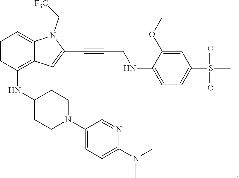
N(C1=C2C(=CC=C1)N(C[F3C])C(C#CCNC1=CC=C(S(=O)(=O)C)C=C1OC)=C2)C1CCN(C2=CC=C(N(C)C)N=C2)CC1
